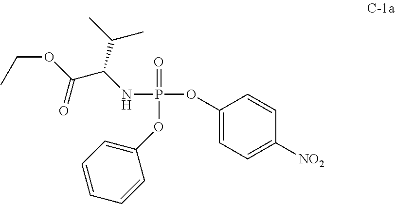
C1(OP(=O)(OC2=CC=CC=C2)NC(C(OCC)=O)C(C)C)=CC=C([NO2])C=C1
